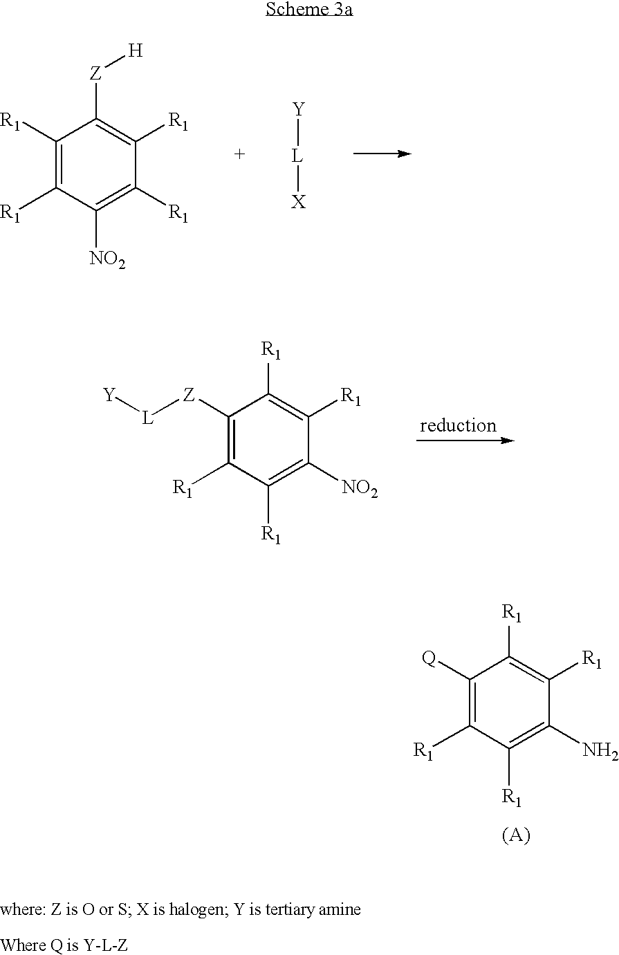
C1([R1])=C([R1])C([NO2])=C([R1])C([R1])=C1[Z][H].[L]([Y])[X].C1([Z][L][Y])=C([R1])C([R1])=C([NO2])C([R1])=C1[R1].C1([Q])=C([R1])C([R1])=C(N)C([R1])=C1[R1]
